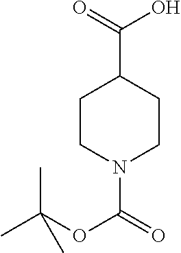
C1CN(C(=O)OC(C)(C)C)CCC1C(=O)O
